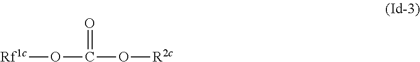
[Rf1c]OC(O[R2c])=O
